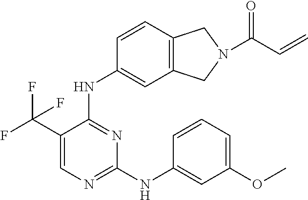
N(C1=NC=C(C(F)(F)F)C(NC2=CC3=C(C=C2)CN(C(C=C)=O)C3)=N1)C1=CC(OC)=CC=C1
